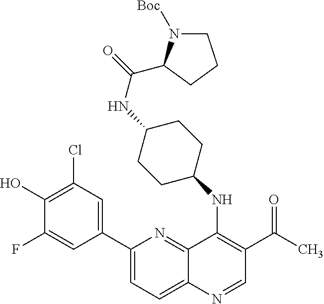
C1(C2=CC(Cl)=C(O)C(F)=C2)=CC=C2C(=N1)C(NC1CCC(NC(=O)C3N([Boc])CCC3)CC1)=C(C(=O)C)C=N2
